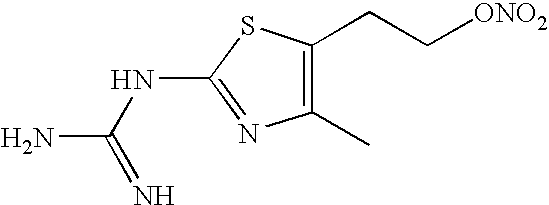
N(C1=NC(C)=C(CC[ONO2])S1)C(N)=N
